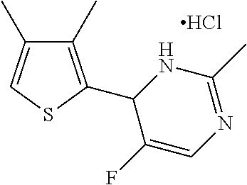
Cl.C1(C)=CSC(C2NC(C)=NC=C2F)=C1C
